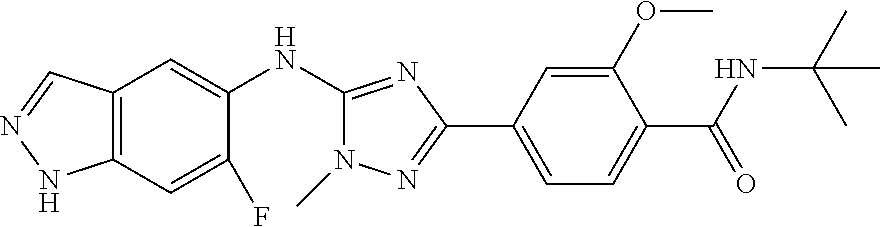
C12=C(C=C(F)C(NC3=NC(C4=CC=C(C(NC(C)(C)C)=O)C(OC)=C4)=NN3C)=C1)NN=C2
